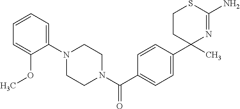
C1=CC=C(N2CCN(C(C3=CC=C(C4(C)CCSC(N)=N4)C=C3)=O)CC2)C(OC)=C1
